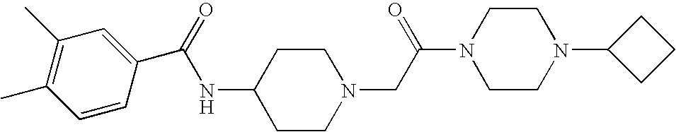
C(=O)(NC1CCN(CC(N2CCN(C3CCC3)CC2)=O)CC1)C1=CC(C)=C(C)C=C1
